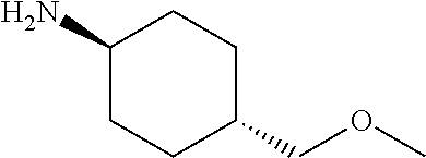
C1(N)CCC(COC)CC1
